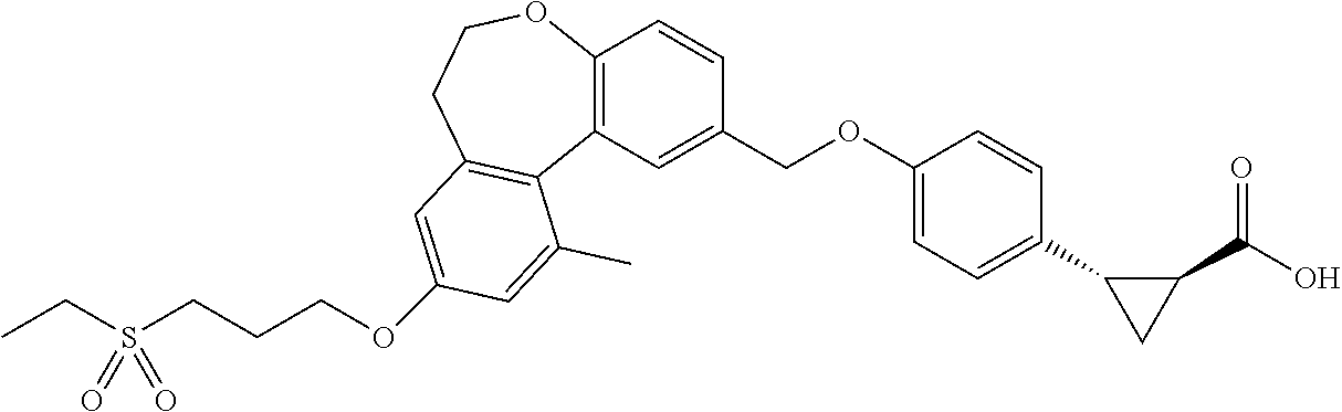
C(S(CCCOC1=CC2=C(C3=C(C=CC(COC4=CC=C(C5CC5C(=O)O)C=C4)=C3)OCC2)C(C)=C1)(=O)=O)C
